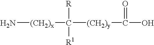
N[(CH2)x]C([R])([R1])[(CH2)y]C(=O)O
